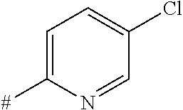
C1=C([#])N=CC(Cl)=C1
